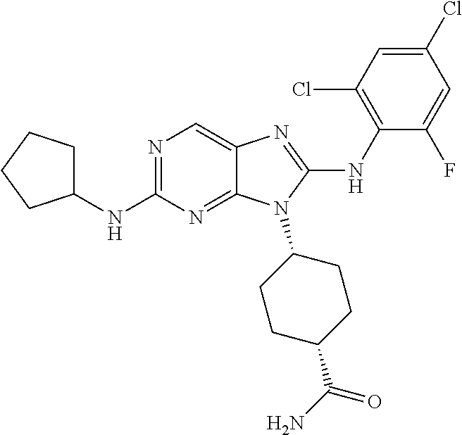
N1=C(NC2CCCC2)N=C2C(=C1)N=C(NC1=C(Cl)C=C(Cl)C=C1F)N2C1CCC(C(N)=O)CC1
